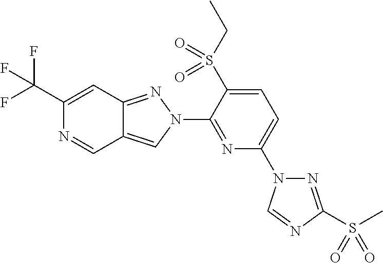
C1(C(F)(F)F)=CC2=NN(C3=NC(N4N=C(S(C)(=O)=O)N=C4)=CC=C3S(CC)(=O)=O)C=C2C=N1
